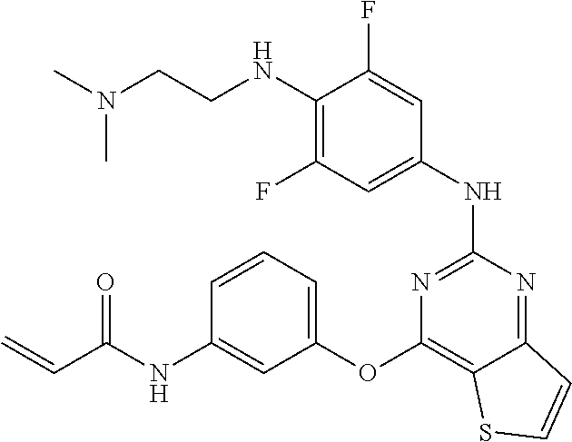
C1(F)=C(NCCN(C)C)C(F)=CC(NC2=NC(OC3=CC=CC(NC(C=C)=O)=C3)=C3C(=N2)C=CS3)=C1
